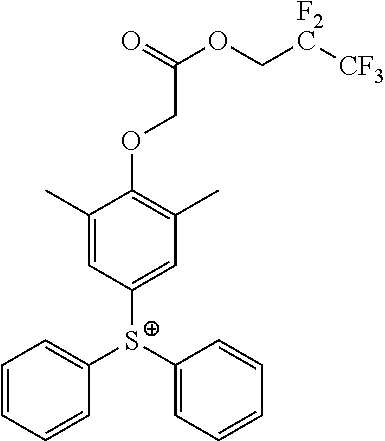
[S+](C1=CC(C)=C(OCC(OC[F2C][CF3])=O)C(C)=C1)(C1=CC=CC=C1)C1=CC=CC=C1
